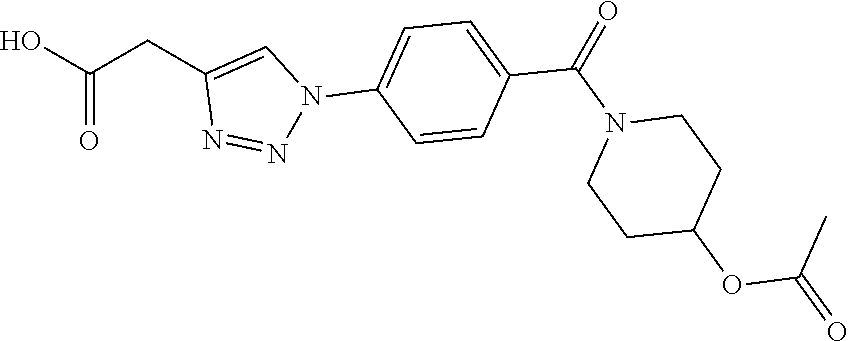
OC(CC1=CN(C2=CC=C(C(N3CCC(OC(=O)C)CC3)=O)C=C2)N=N1)=O
